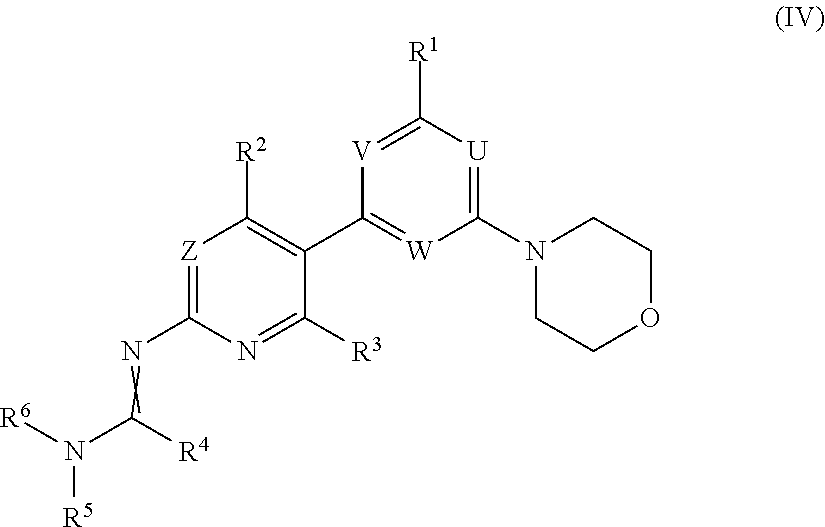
[Z]1=C(N=C(N([R6])[R5])[R4])N=C([R3])C(C2=[W]C(N3CCOCC3)=[U]C([R1])=[V]2)=C1[R2]
